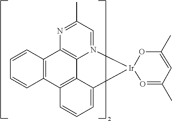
C12=C(C3=C4C5=C1N=C(C)C=N5[Ir]1(C4=CC=C3)O=C(C)C=C(C)O1)C=CC=C2
